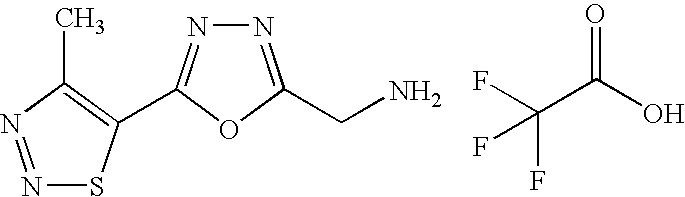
FC(C(O)=O)(F)F.C(C1=NN=C(C2=C(C)N=NS2)O1)N
